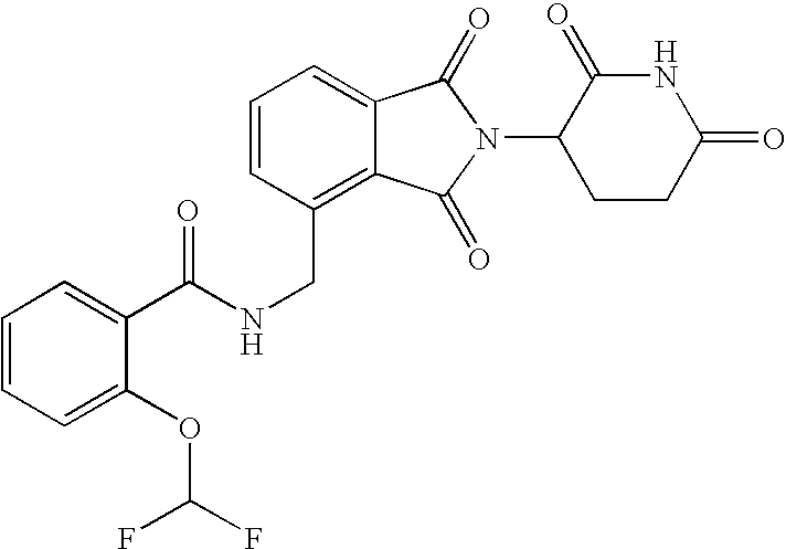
C1=CC(CNC(C2=CC=CC=C2OC(F)F)=O)=C2C(=C1)C(=O)N(C1CCC(=O)NC1=O)C2=O
